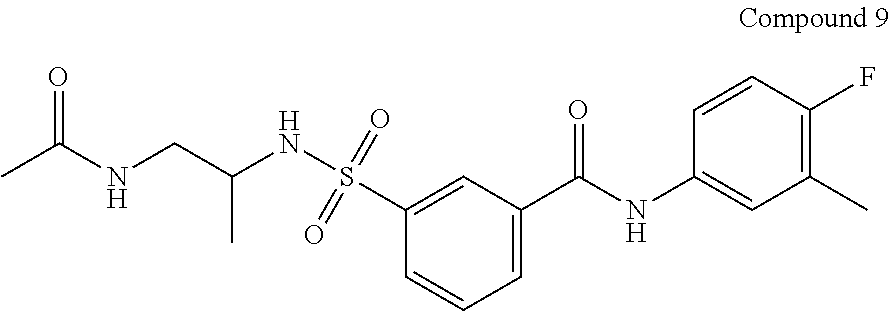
C1=C(C(NC2=CC(C)=C(F)C=C2)=O)C=C(S(NC(CNC(C)=O)C)(=O)=O)C=C1
